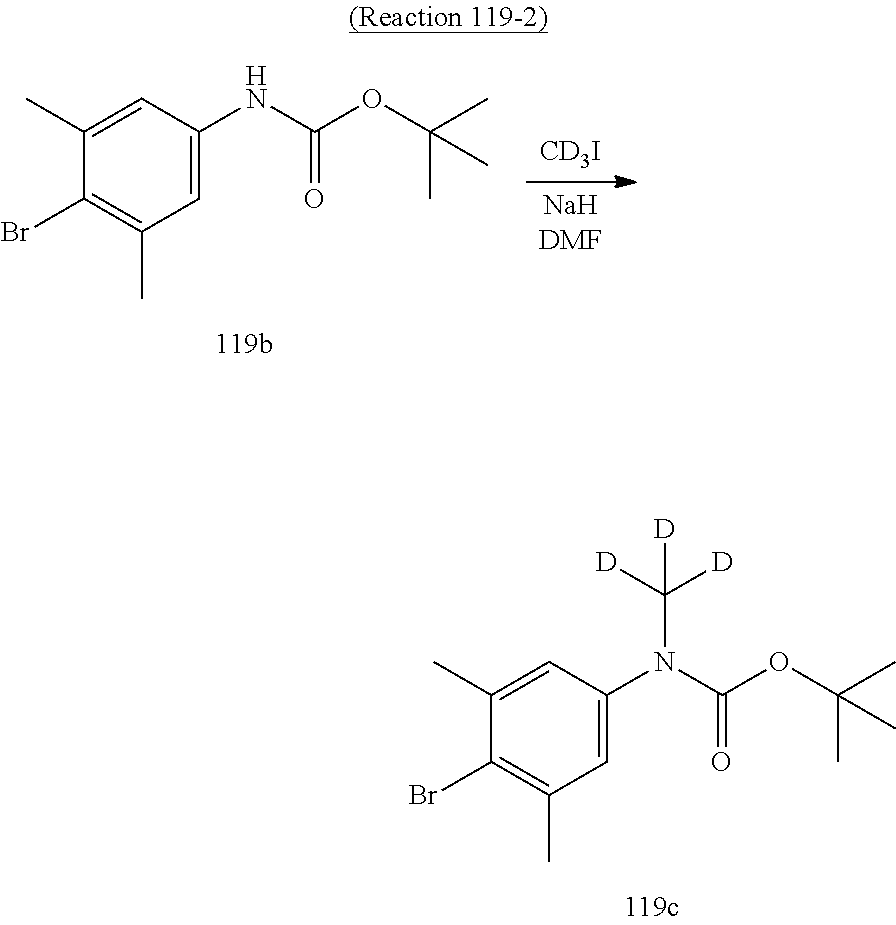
C1(Br)=C(C)C=C(N(C(OC(C)(C)C)=O)C([D])([D])[D])C=C1C.[NaHDMF].[CD3I].C1(Br)=C(C)C=C(NC(OC(C)(C)C)=O)C=C1C
